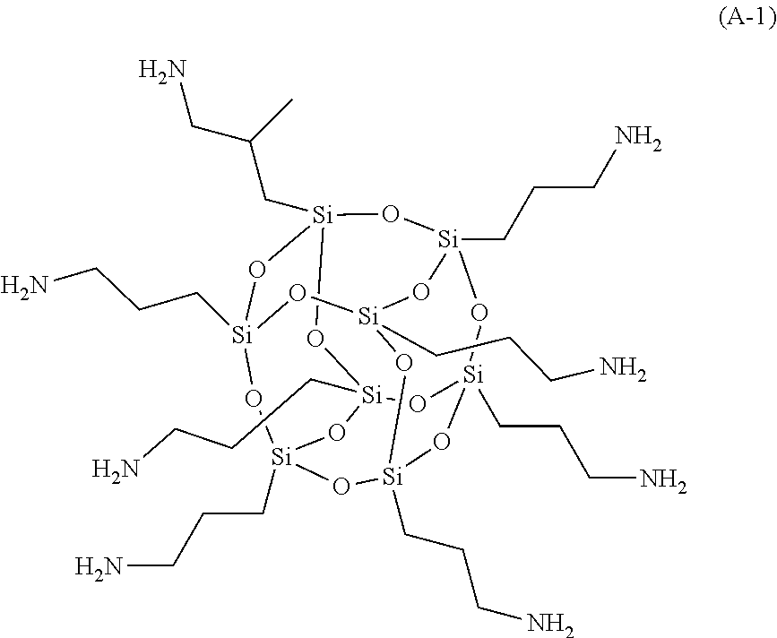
[Si]12(CCCN)O[Si]3(CC(C)CN)O[Si]4(CCCN)O[Si]5(CCCN)O[Si](CCCN)(O[Si](CCCN)(O1)O[Si](CCCN)(O3)O5)O[Si](CCCN)(O2)O4
